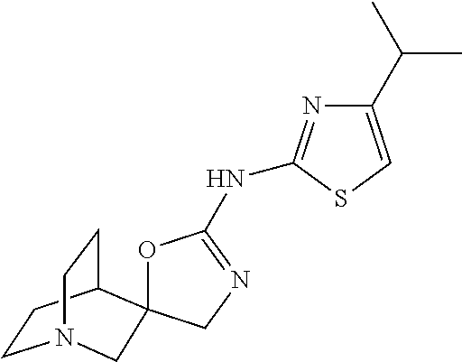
O1C(NC2=NC(C(C)C)=CS2)=NCC12C1CCN(CC1)C2
